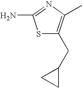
S1C(CC2CC2)=C(C)N=C1N
